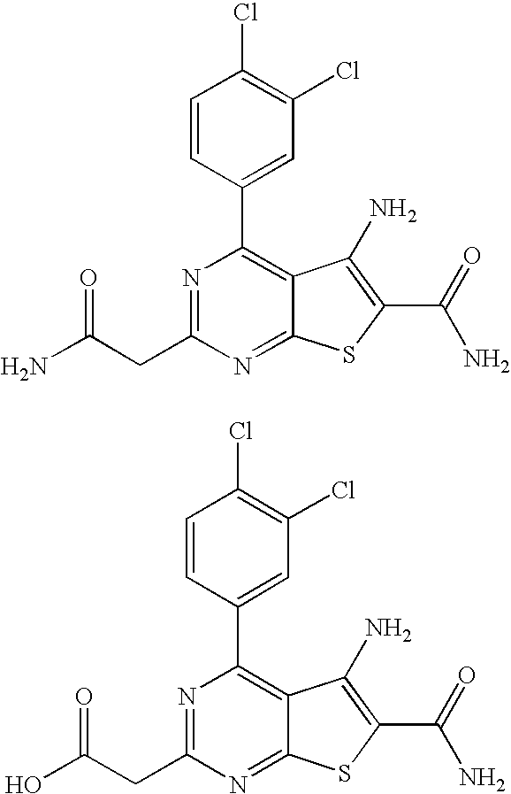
C1(C2=CC(Cl)=C(Cl)C=C2)=C2C(=NC(CC(N)=O)=N1)SC(C(N)=O)=C2N.C1(C2=CC(Cl)=C(Cl)C=C2)=C2C(=NC(CC(O)=O)=N1)SC(C(N)=O)=C2N
